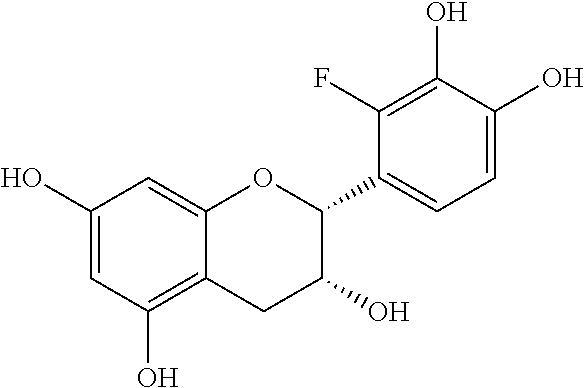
C1=C(O)C=C2C(=C1O)CC(O)C(C1=CC=C(O)C(O)=C1F)O2
